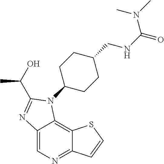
C12=CN=C3C(=C1N(C1CCC(CNC(=O)N(C)C)CC1)C(C(C)O)=N2)SC=C3
